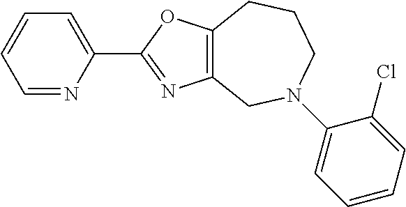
C1=NC(C2=NC3=C(O2)CCCN(C2=CC=CC=C2Cl)C3)=CC=C1
